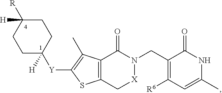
C1C([H])([Y]C2=C(C)C3=C(S2)C[X]N(CC2=C([R6])C=C(C)NC2=O)C3=O)CCC([R])([H])C1
